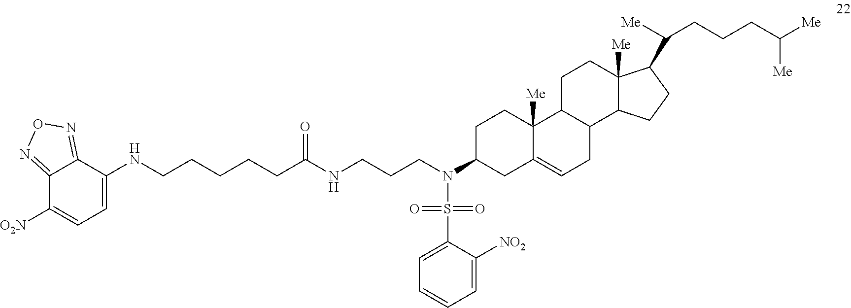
C12=NON=C1C(NCCCCCC(=O)NCCCN(C1CC3=CCC4C(C3([Me])CC1)CCC1([Me])C4CCC1C([Me])CCCC([Me])[Me])S(=O)(C1=CC=CC=C1[NO2])=O)=CC=C2[O2N]
